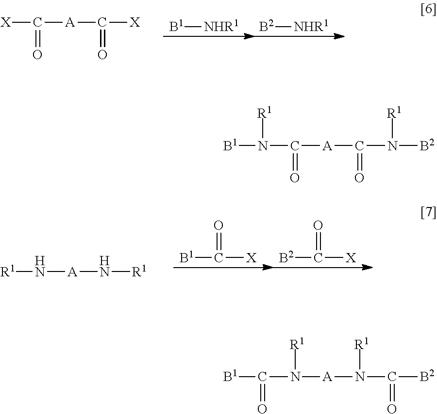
[X]C([A]C([X])=O)=O.[B1][NHR1].[B2][NHR1].[R1]N[A]N[R1].[B1]C([X])=O.[B2]C([X])=O.N(C([A]C(N([B2])[R1])=O)=O)([B1])[R1].C(N([A]N(C([B2])=O)[R1])[R1])([B1])=O
